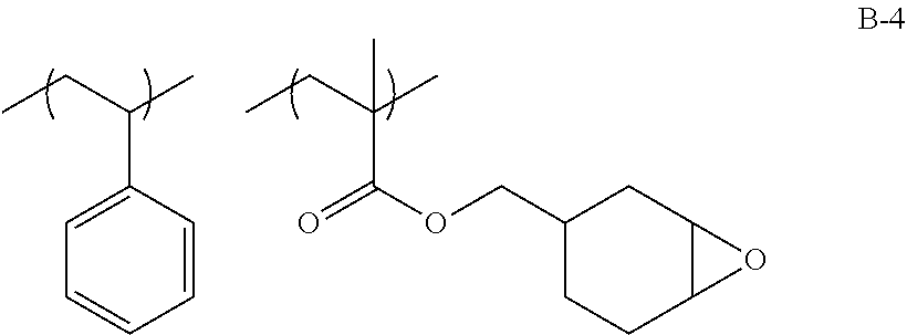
C1(C(CC)C)=CC=CC=C1.C(C(CC)(C)C)(OCC1CCC2C(C1)O2)=O
